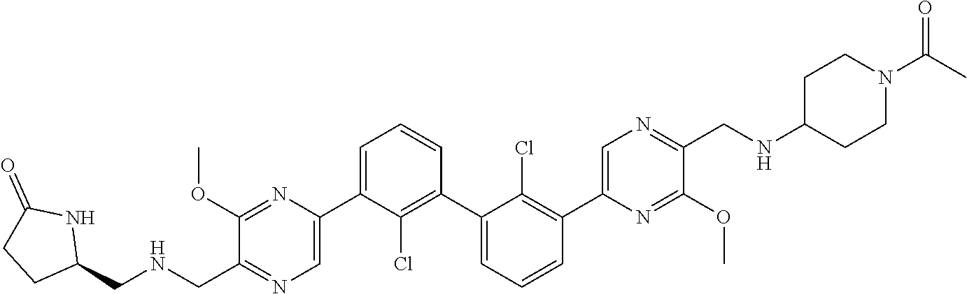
C1(OC)=NC(C2=CC=CC(C3=CC=CC(C4=CN=C(CNC5CCN(C(C)=O)CC5)C(OC)=N4)=C3Cl)=C2Cl)=CN=C1CNCC1NC(=O)CC1
